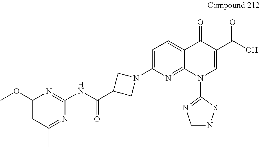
C1(NC(=O)C2CN(C3=CC=C4C(=N3)N(C3=NC=NS3)C=C(C(O)=O)C4=O)C2)=NC(OC)=CC(C)=N1
